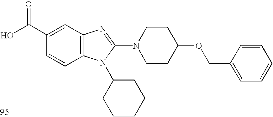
OC(C1=CC2=C(C=C1)N(C1CCCCC1)C(N1CCC(OCC3=CC=CC=C3)CC1)=N2)=O
